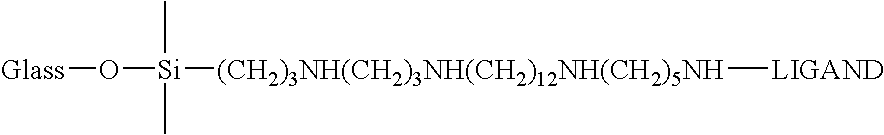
[Glass]O[Si]([(CH2)3NH(CH2)3NH(CH2)12NH(CH2)5NH][LIGAND])(C)C
